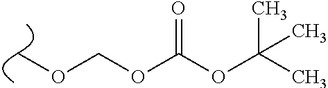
C(OC(OC(C)(C)C)=O)OC
